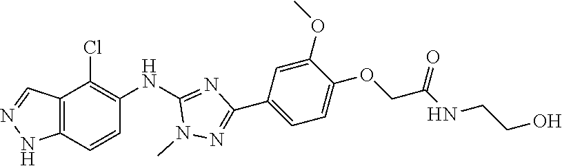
C12=C(C=CC(NC3=NC(C4=CC=C(OCC(NCCO)=O)C(OC)=C4)=NN3C)=C1Cl)NN=C2
